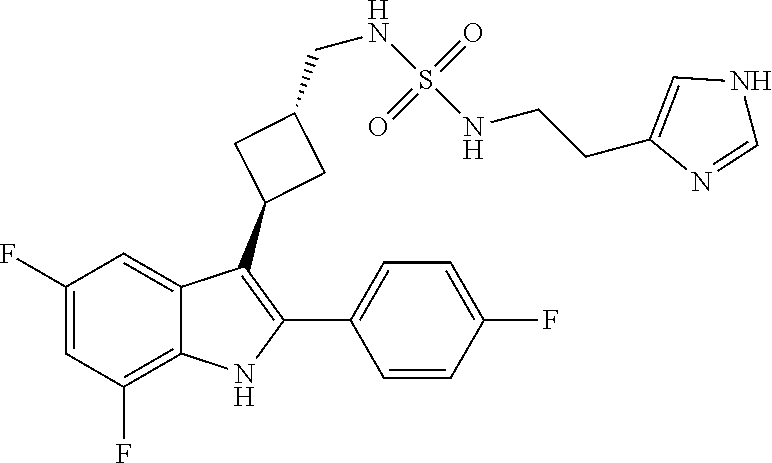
C1(F)=CC(F)=C2C(=C1)C(C1CC(CNS(=O)(=O)NCCC3=CNC=N3)C1)=C(C1=CC=C(F)C=C1)N2
